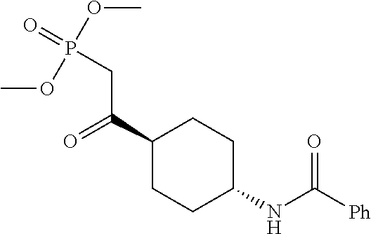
C1(C(=O)CP(OC)(OC)=O)CCC(NC([Ph])=O)CC1
